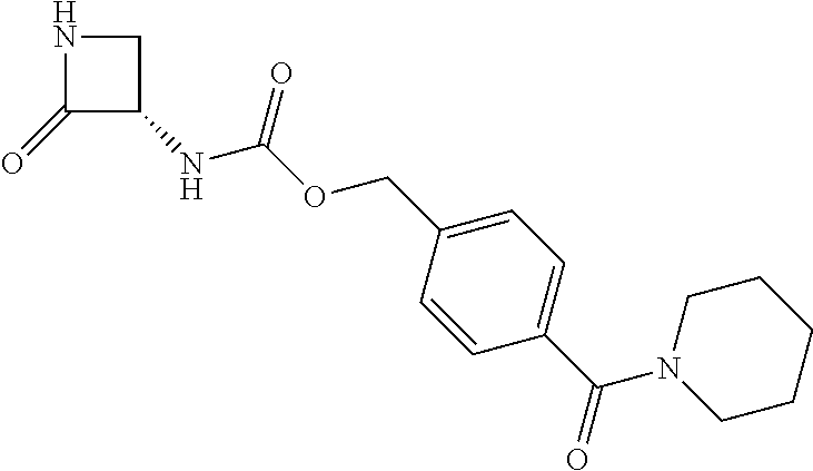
C1(=O)C(NC(OCC2=CC=C(C(=O)N3CCCCC3)C=C2)=O)CN1
